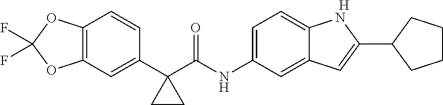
C12=C(C=C(C3(C(NC4=CC=C5C(=C4)C=C(C4CCCC4)N5)=O)CC3)C=C1)OC(F)(F)O2.[H]
